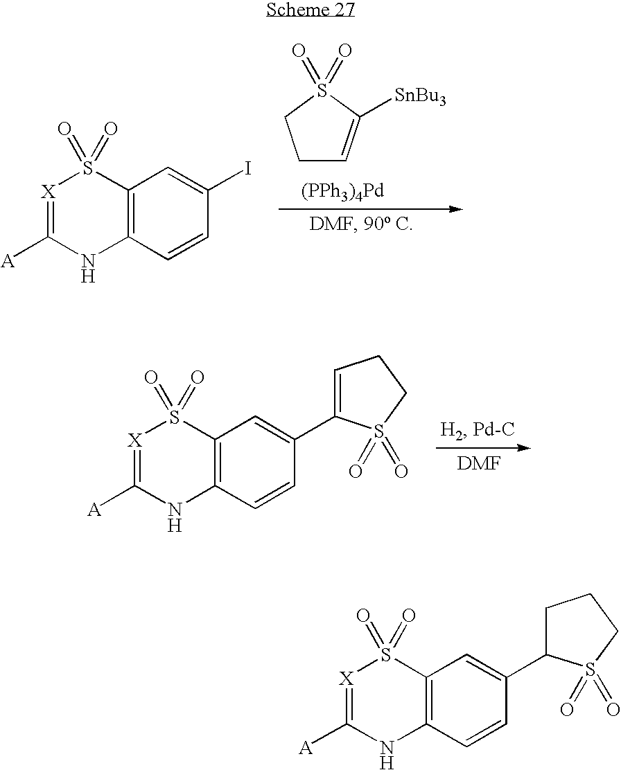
[X]1=C([A])NC2=C(S1(=O)=O)C=C(I)C=C2.C1C=C([SnBu3])S(=O)(=O)C1.[(PPh3)4Pd].[X]1=C([A])NC2=C(S1(=O)=O)C=C(C1=CCCS1(=O)=O)C=C2.[X]1=C([A])NC2=C(S1(=O)=O)C=C(C1CCCS1(=O)=O)C=C2
